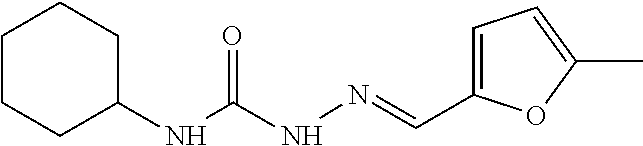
C1CCC(NC(NN=CC2=CC=C(C)O2)=O)CC1
